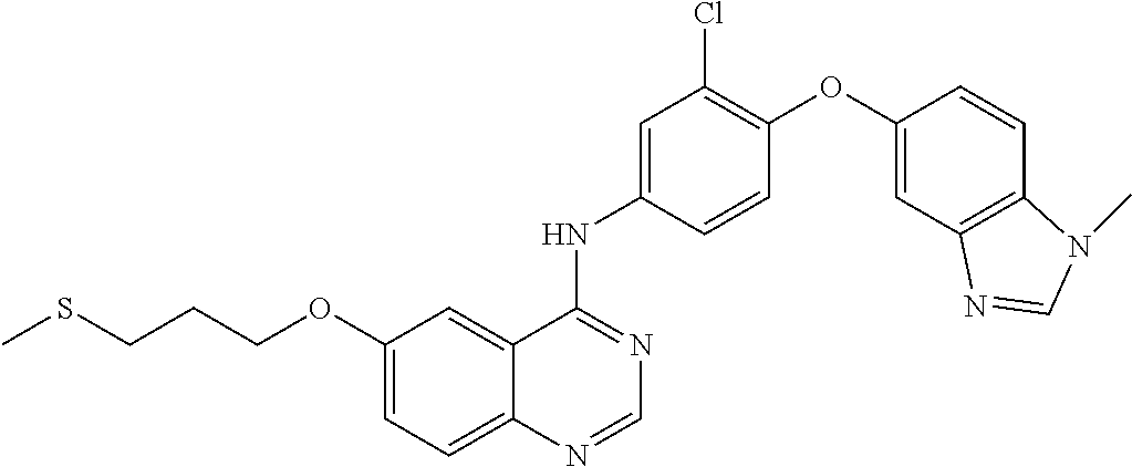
C1=NC2=CC=C(OCCCSC)C=C2C(NC2=CC(Cl)=C(OC3=CC4=C(C=C3)N(C)C=N4)C=C2)=N1
